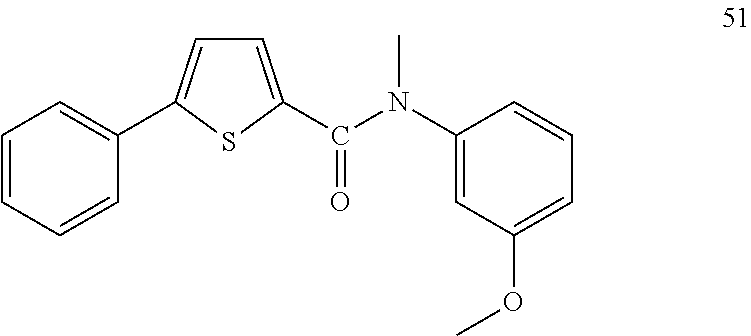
C1=C(C(N(C2=CC(OC)=CC=C2)C)=O)SC(C2=CC=CC=C2)=C1
